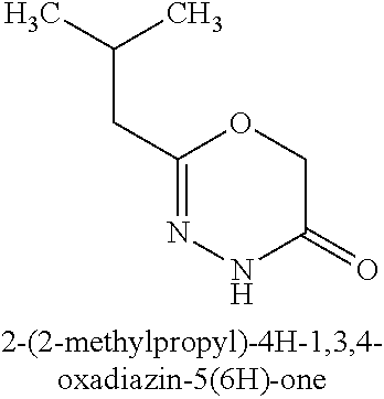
C1(CC(C)C)=NNC(=O)CO1
